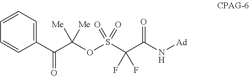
C1=CC=C(C(C(OS(C(C(N[Ad])=O)(F)F)(=O)=O)([Me])[Me])=O)C=C1
